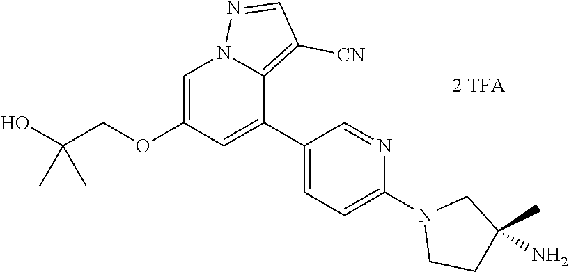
C1(C2=CC(OCC(O)(C)C)=CN3C2=C([CN])C=N3)=CC=C(N2CCC(N)(C)C2)N=C1
